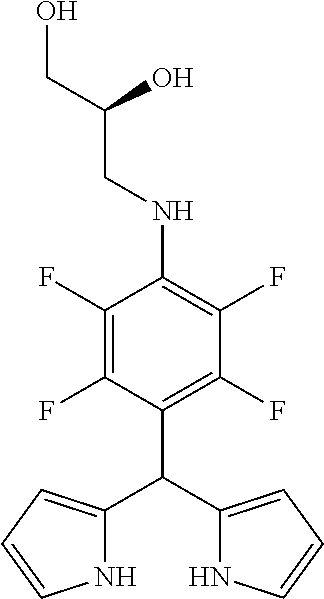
C1(C(C2=CC=CN2)C2=CC=CN2)=C(F)C(F)=C(NCC(O)CO)C(F)=C1F
